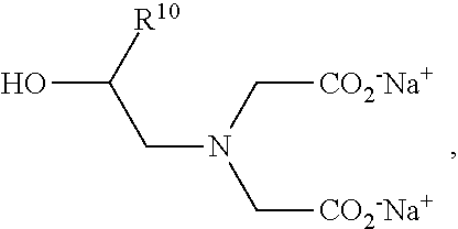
C(N(C[CO2-Na+])C[CO2-Na+])C(O)[R10]
